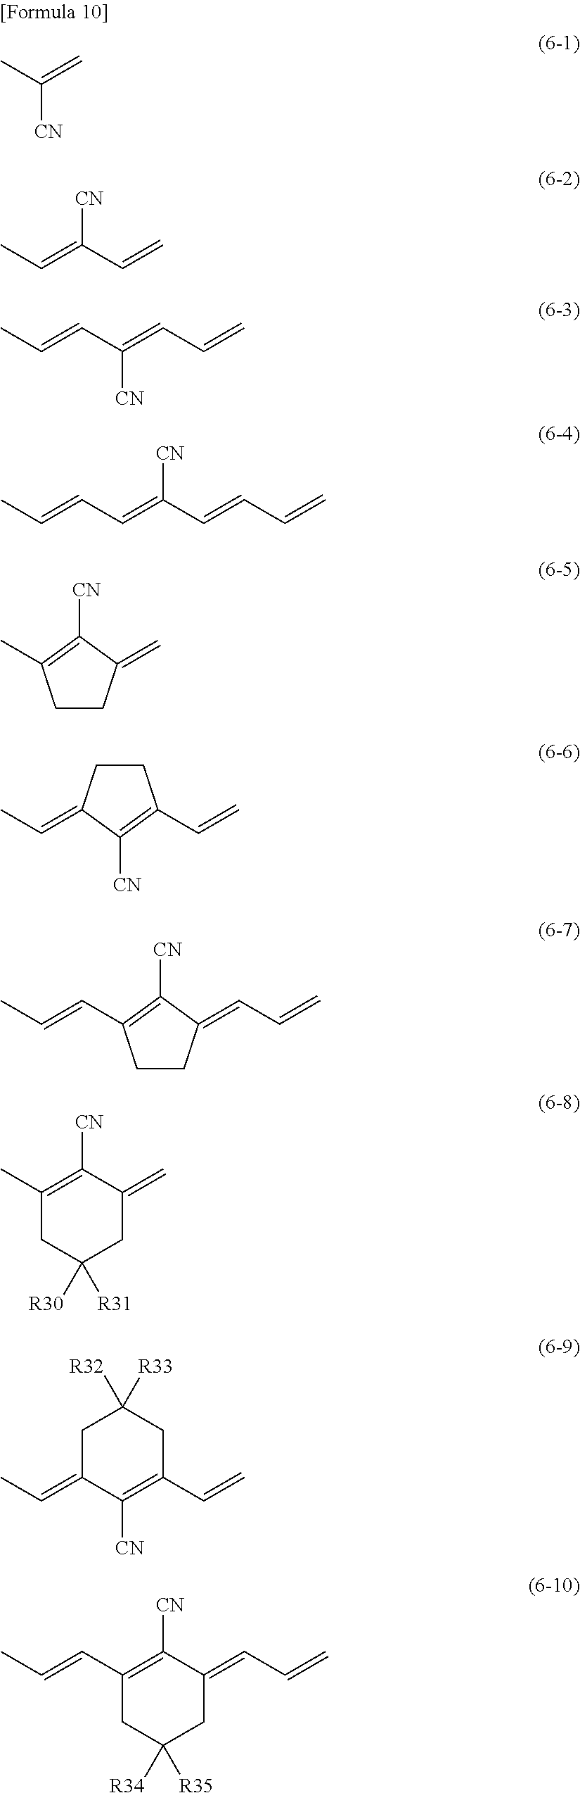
CC(=C)[CN].CC=C(C=C)[CN].CC=CC(=CC=C)[CN].CC=CC=C(C=CC=C)[CN].C1CC(=C)C([CN])=C1C.C1CC(=CC)C([CN])=C1C=C.C1CC(=CC=C)C([CN])=C1C=CC.C1(C)=C([CN])C(=C)CC([R30])([R31])C1.C1C(=CC)C([CN])=C(C=C)CC1([R32])[R33].C1(C=CC)=C([CN])C(=CC=C)CC([R34])([R35])C1
